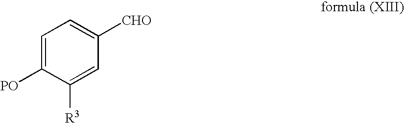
C1=C([PO])C([R3])=CC([CHO])=C1
